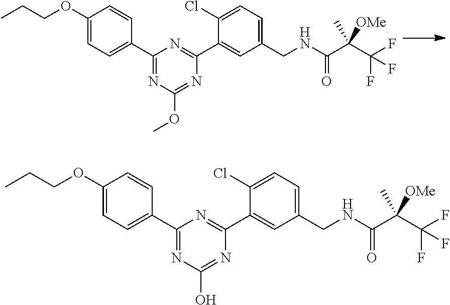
C1(OCCC)=CC=C(C2=NC(OC)=NC(C3=CC(CNC(C(C(F)(F)F)(C)[OMe])=O)=CC=C3Cl)=N2)C=C1.C1(OCCC)=CC=C(C2=NC(O)=NC(C3=CC(CNC(C(C(F)(F)F)(C)[OMe])=O)=CC=C3Cl)=N2)C=C1
